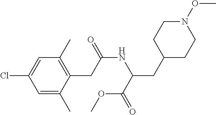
C1=C(Cl)C=C(C)C(CC(NC(CC2CCN(OC)CC2)C(OC)=O)=O)=C1C
